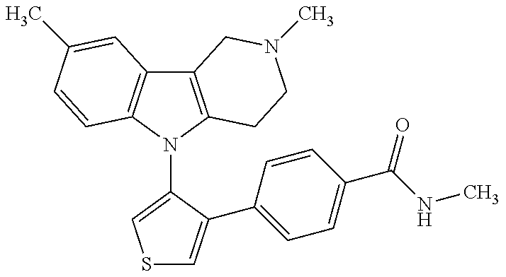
C12=C(N(C3=CSC=C3C3=CC=C(C(NC)=O)C=C3)C3=C1C=C(C)C=C3)CCN(C)C2
